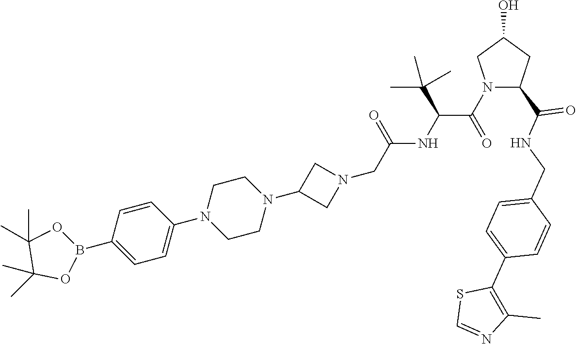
C1=CC(B2OC(C)(C)C(C)(C)O2)=CC=C1N1CCN(C2CN(CC(NC(C(N3C(C(NCC4=CC=C(C5=C(C)N=CS5)C=C4)=O)CC(O)C3)=O)C(C)(C)C)=O)C2)CC1
